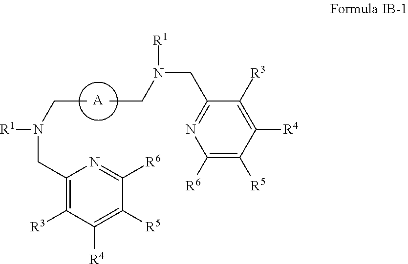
[A].CCN([R1])CC1=C([R3])C([R4])=C([R5])C([R6])=N1.C(C)N(CC1=NC([R6])=C([R5])C([R4])=C1[R3])[R1]
